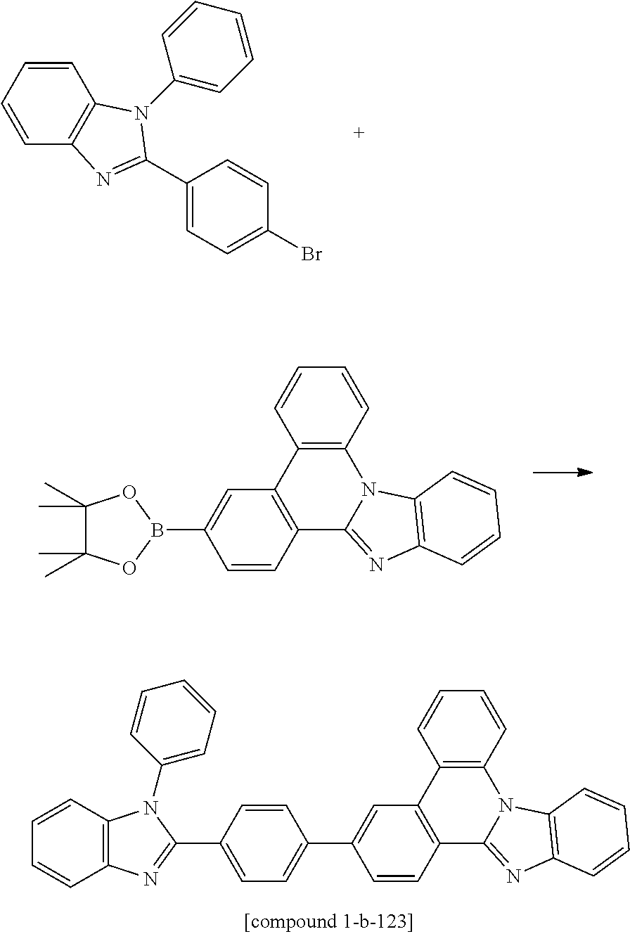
C12=C(C3=NC4=C(N3C3=C1C=CC=C3)C=CC=C4)C=CC(B1OC(C)(C)C(C)(C)O1)=C2.C1(C2=NC3=C(C=CC=C3)N2C2=CC=CC=C2)=CC=C(Br)C=C1.C12=C(C3=NC4=C(N3C3=C1C=CC=C3)C=CC=C4)C=CC(C1=CC=C(C3=NC4=C(N3C3=CC=CC=C3)C=CC=C4)C=C1)=C2
